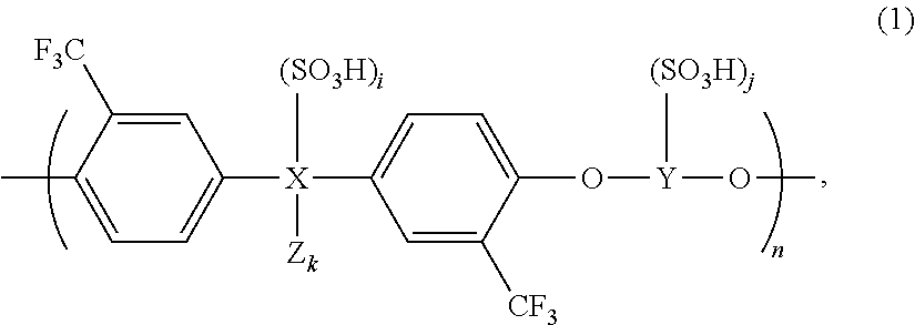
C1([X](C2=CC=C(O[Y](OC)[(SO3H)j])C([CF3])=C2)([(SO3H)i])[Zk])=CC=C(C)C([F3C])=C1
